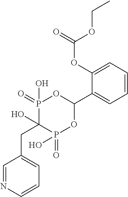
C1=CC=C(OC(=O)OCC)C(C2OP(=O)(O)C(O)(CC3=CC=CN=C3)P(=O)(O)O2)=C1
